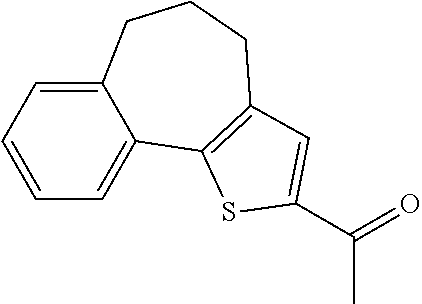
C12=CC=CC=C1CCCC1=C2SC(C(C)=O)=C1
